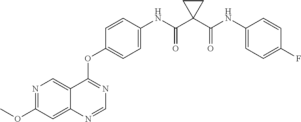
C12=CN=C(OC)C=C1N=CN=C2OC1=CC=C(NC(C2(C(NC3=CC=C(F)C=C3)=O)CC2)=O)C=C1
